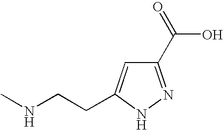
C1(C(=O)O)=NNC(CCNC)=C1
